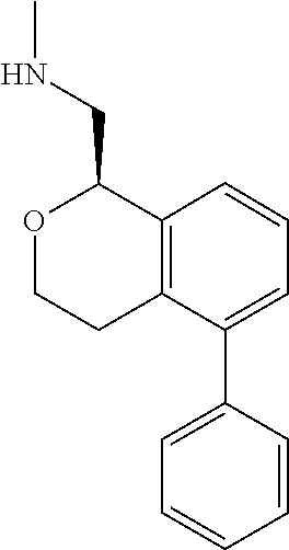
C1=CC=C(C2=CC=CC=C2)C2=C1C(CNC)OCC2
